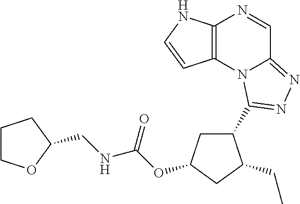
C12=C(N3C(=NN=C3C3CC(OC(NCC4OCCC4)=O)CC3CC)C=N1)C=CN2
